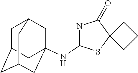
N(C1=NC(=O)C2(S1)CCC2)C12CC3CC(CC(C1)C3)C2
